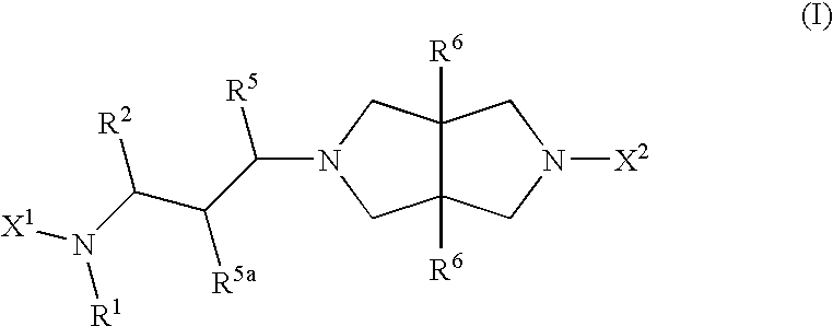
C12([R6])C([R6])(CN([X2])C1)CN(C(C(C([R2])N([R1])[X1])[R5a])[R5])C2
